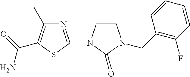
N1=C(N2CCN(CC3=C(F)C=CC=C3)C2=O)SC(C(N)=O)=C1C
